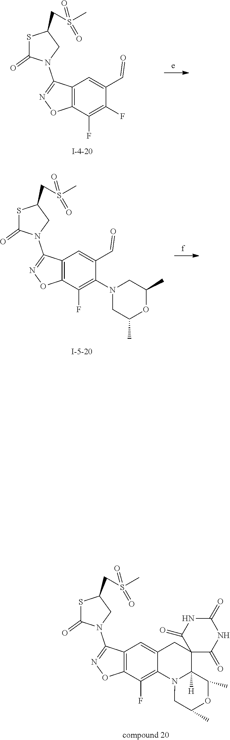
C12=C(C(F)=C3C(=C1)CC1(C4([H])N3CC(C)OC4C)C(=O)NC(=O)NC1=O)ON=C2N1CC(CS(=O)(C)=O)SC1=O.C12=C(C(F)=C(F)C(C=O)=C1)ON=C2N1CC(CS(C)(=O)=O)SC1=O.C12=C(C(F)=C(N3CC(C)OC(C)C3)C(C=O)=C1)ON=C2N1CC(CS(C)(=O)=O)SC1=O
